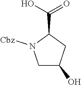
C1C(O)CC(C(O)=O)N1[Cbz]
